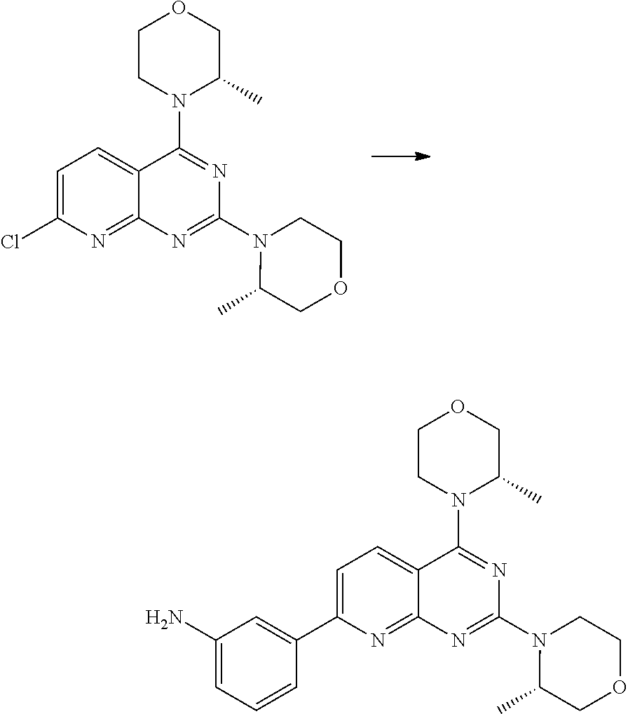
C1=C(Cl)N=C2C(=C1)C(N1C(C)COCC1)=NC(N1C(C)COCC1)=N2.C1=C(C2=CC(N)=CC=C2)N=C2C(=C1)C(N1C(C)COCC1)=NC(N1C(C)COCC1)=N2
